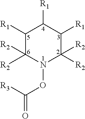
O(C(=O)[R3])N1C([R2])([R2])C([R1])C([R1])C([R1])C1([R2])[R2]
